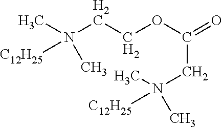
CN(CCOC(=O)CN(C)([C12H25])C)([C12H25])C
